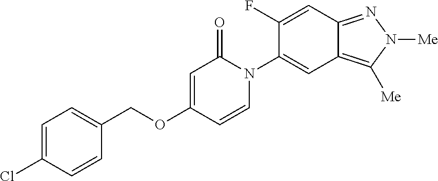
C(OC1=CC(=O)N(C2=CC3=C([Me])N([Me])N=C3C=C2F)C=C1)C1=CC=C(Cl)C=C1
